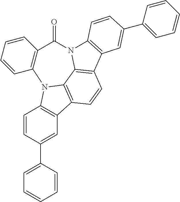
C1=C(C2=CC3=C(C=C2)N2C4=C3C=CC3=C4N(C4=C3C=C(C3=CC=CC=C3)C=C4)C(=O)C3=C2C=CC=C3)C=CC=C1
